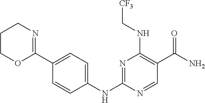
N1=C(NC2=CC=C(C3=NCCCO3)C=C2)N=CC(C(N)=O)=C1NC[CF3]
